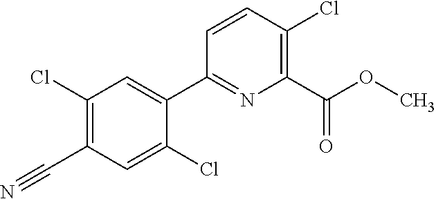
C1(Cl)=CC(C#N)=C(Cl)C=C1C1=NC(C(OC)=O)=C(Cl)C=C1
